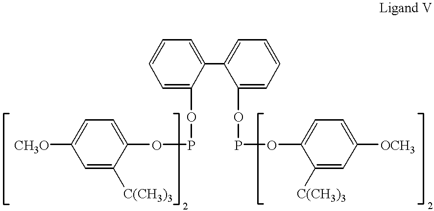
C1=C([C(CH3)3])C(OPOC2=CC=CC=C2C2=CC=CC=C2OPOC2=CC=C([OCH3])C=C2[C(CH3)3])=CC=C1[CH3O]
